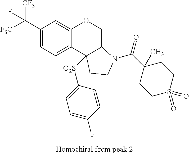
C1(C([F3C])([CF3])F)=CC=C2C(=C1)OCC1C2([O2S]C2=CC=C(F)C=C2)CCN1C(C1(C)CCS(=O)(=O)CC1)=O
